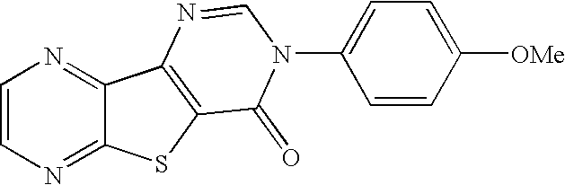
C1=CN=C2C(=N1)C1=C(S2)C(=O)N(C2=CC=C([OMe])C=C2)C=N1
